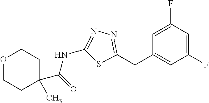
O1CCC(C)(C(=O)NC2=NN=C(CC3=CC(F)=CC(F)=C3)S2)CC1
